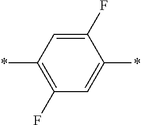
C1=C(F)C(*)=CC(F)=C1*
